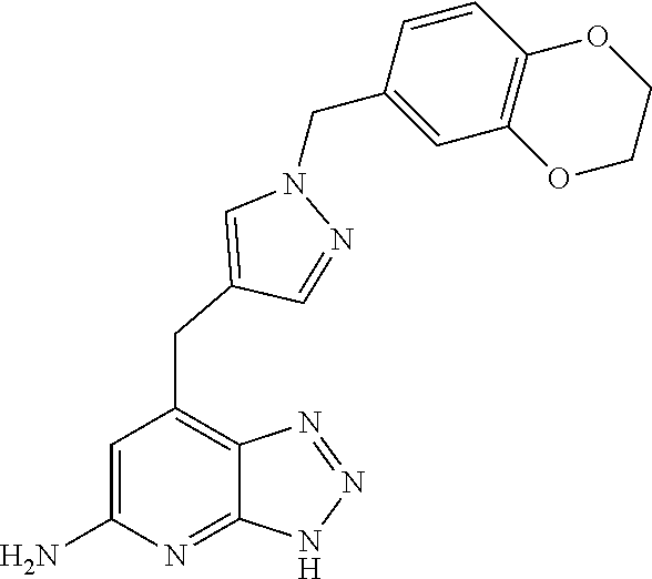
C(N1C=C(CC2=C3C(=NC(N)=C2)NN=N3)C=N1)C1=CC2=C(C=C1)OCCO2
